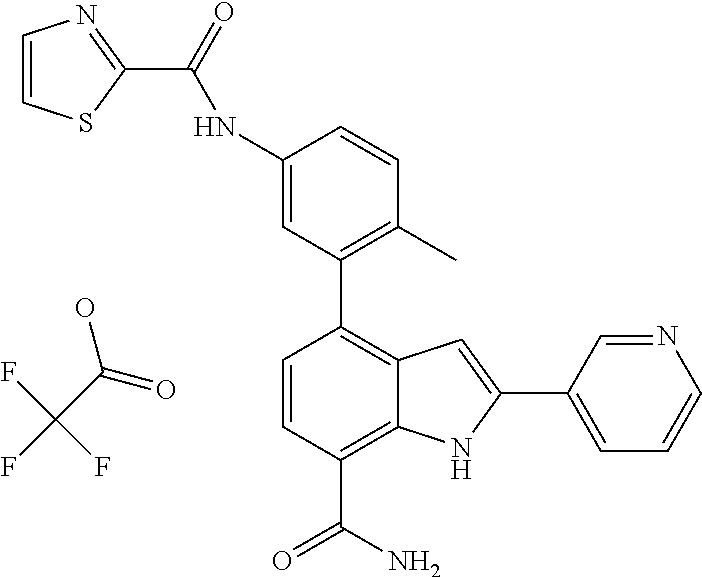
OC(C(F)(F)F)=O.C1(NC(=O)C2=NC=CS2)=CC(C2=C3C(=C(C(N)=O)C=C2)NC(C2=CC=CN=C2)=C3)=C(C)C=C1
